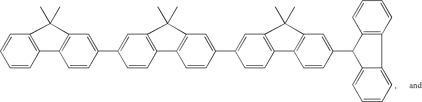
C1=CC2=C(C=C1)C(C)(C)C1=C2C=CC(C2=CC3=C(C=C2)C2=C(C=C(C4=CC5=C(C=C4)C4=C(C=C(C6C7=CC=CC=C7C7=C6C=CC=C7)C=C4)C5(C)C)C=C2)C3(C)C)=C1
